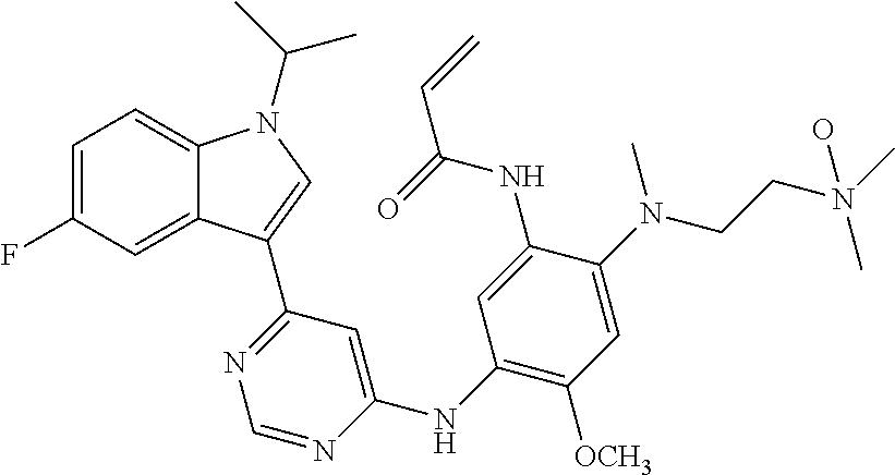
C1([OCH3])=C(NC2=CC(C3=CN(C(C)C)C4=CC=C(F)C=C43)=NC=N2)C=C(NC(C=C)=O)C(N(C)CCN(C)(C)O)=C1
